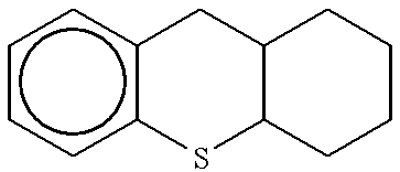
c1ccc2c(c1)CC1C(S2)CCCC1
